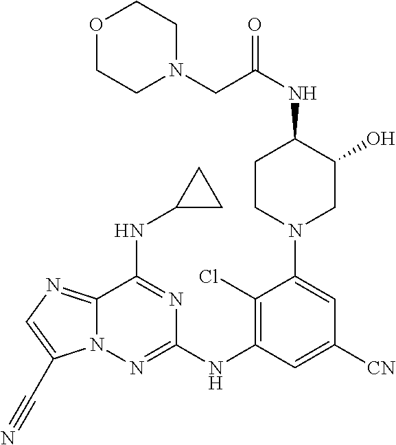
O1CCN(CC(NC2CCN(C3=CC([CN])=CC(NC4=NN5C(=NC=C5C#N)C(NC5CC5)=N4)=C3Cl)CC2O)=O)CC1
